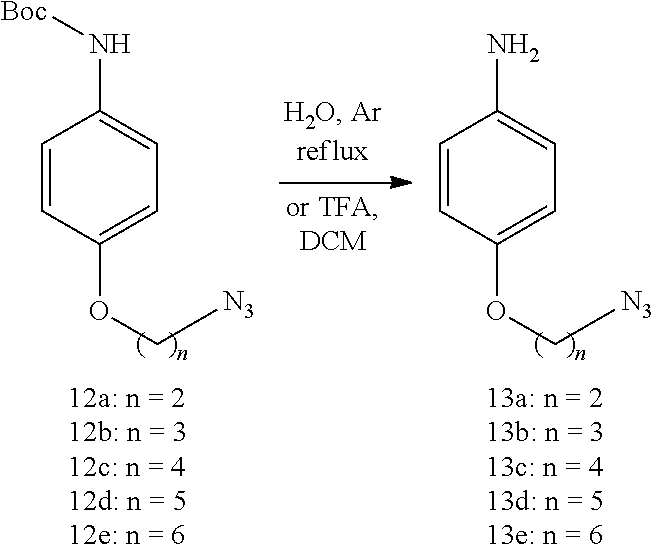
C1=CC(OC[N3])=CC=C1N[Boc].C1=CC(OC[N3])=CC=C1N
